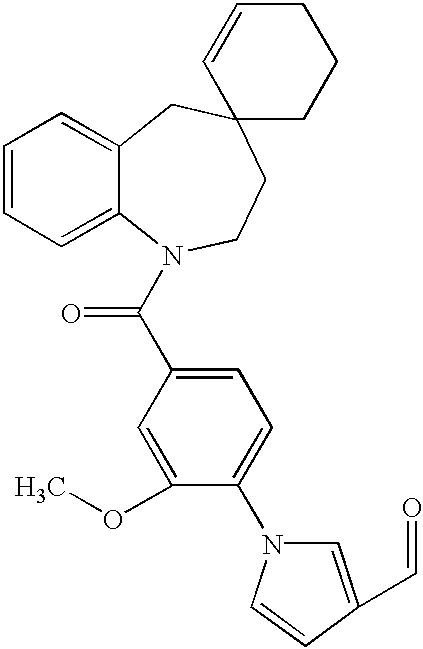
C1=CC=C2C(=C1)CC1(CCN2C(C2=CC=C(N3C=C(C=O)C=C3)C(OC)=C2)=O)CCCC=C1
